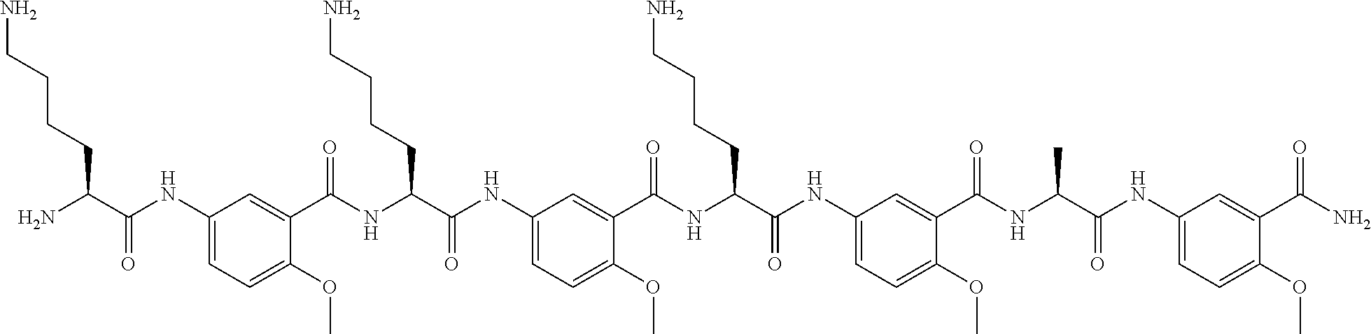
C1(NC(C(N)CCCCN)=O)=CC=C(OC)C(C(NC(C(NC2=CC=C(OC)C(C(NC(C(NC3=CC=C(OC)C(C(NC(C(NC4=CC=C(OC)C(C(N)=O)=C4)=O)C)=O)=C3)=O)CCCCN)=O)=C2)=O)CCCCN)=O)=C1
